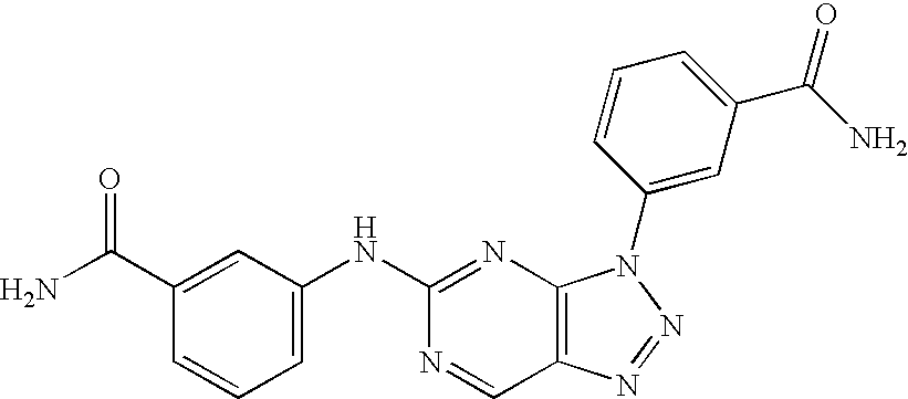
C1=C(NC2=NC3=C(C=N2)N=NN3C2=CC(C(N)=O)=CC=C2)C=C(C(N)=O)C=C1
